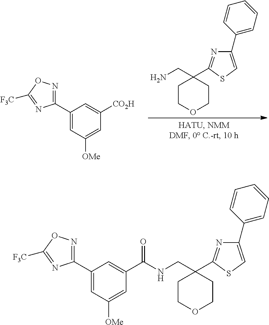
C1(C2=NOC([F3C])=N2)=CC([OMe])=CC([CO2H])=C1.NCC1(C2=NC(C3=CC=CC=C3)=CS2)CCOCC1.C1(C2=NOC([F3C])=N2)=CC([OMe])=CC(C(=O)NCC2(C3=NC(C4=CC=CC=C4)=CS3)CCOCC2)=C1
